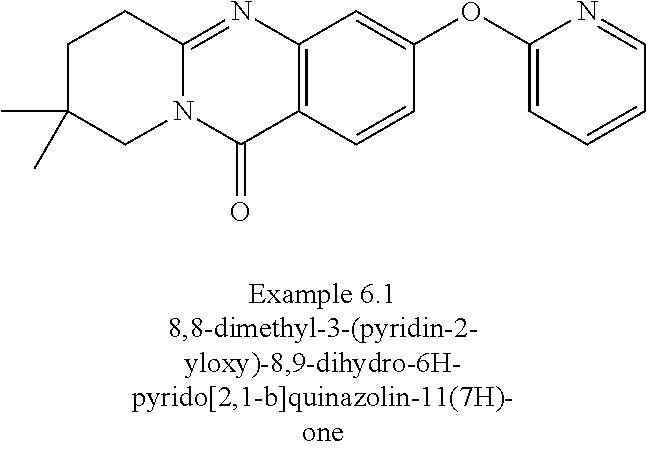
N12C(=NC3=C(C1=O)C=CC(OC1=CC=CC=N1)=C3)CCC(C)(C)C2
